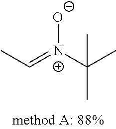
CC=[N+](C(C)(C)C)[O-]
